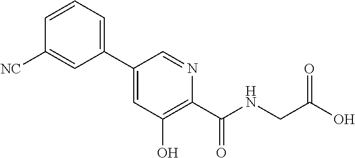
C1=CC=C(C2=CC(O)=C(C(=O)NCC(O)=O)N=C2)C=C1[NC]
